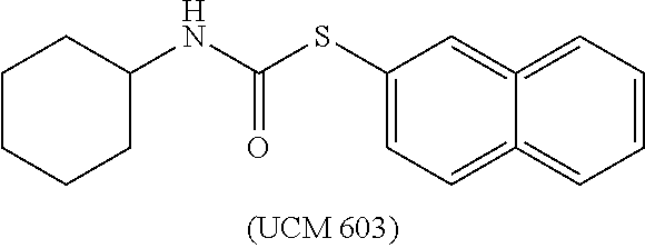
C1(SC(NC2CCCCC2)=O)=CC=C2=CC=CC=C2=C1
